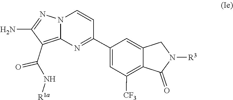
C1(C(=O)N[R1a])=C2N(N=C1N)C=CC(C1=CC([CF3])=C3C(=C1)CN([R3])C3=O)=N2
